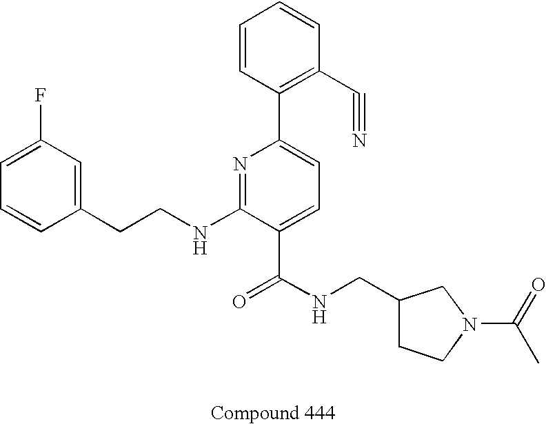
C1=CC(CCNC2=NC(C3=C(C#N)C=CC=C3)=CC=C2C(NCC2CCN(C(=O)C)C2)=O)=CC(F)=C1
